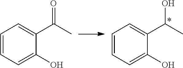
C1=CC=C(O)C(C(C)O)=C1.C1=CC=C(O)C(C(C)=O)=C1
